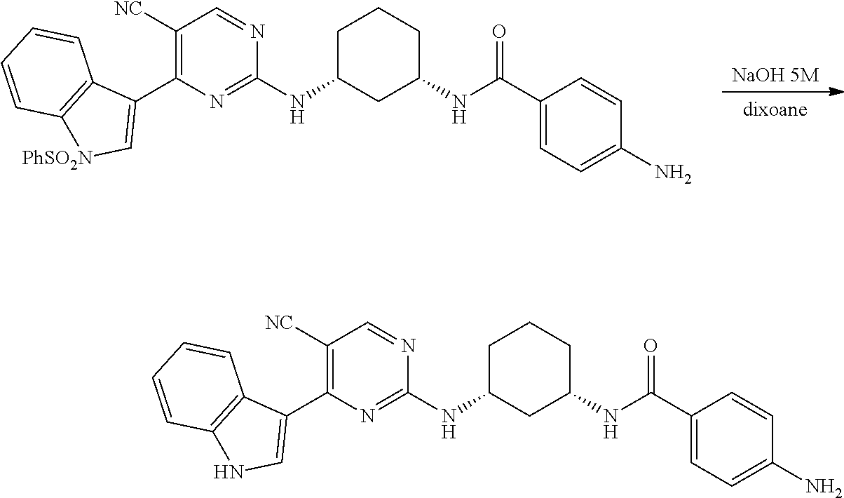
[NaOH 5M].[dixoane].C1C(NC2=NC(C3=C[PhSO2N]C4=C3C=CC=C4)=C([NC])C=N2)CC(NC(C2=CC=C(N)C=C2)=O)CC1.C1C(NC2=NC(C3=CNC4=C3C=CC=C4)=C([NC])C=N2)CC(NC(C2=CC=C(N)C=C2)=O)CC1
